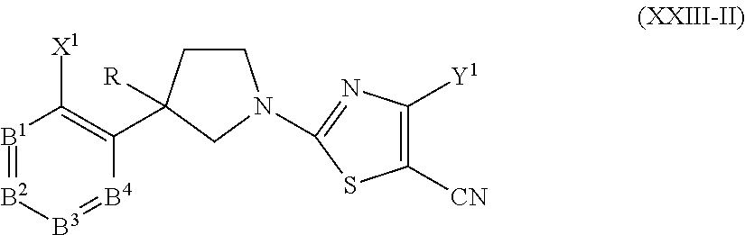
C1([CN])=C([Y1])N=C(N2CCC([R])(C3=C([X1])[B1]=[B2][B3]=[B4]3)C2)S1
